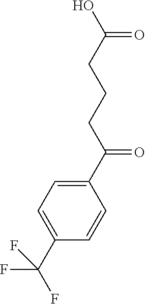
C1(C(CCCC(O)=O)=O)=CC=C(C(F)(F)F)C=C1
